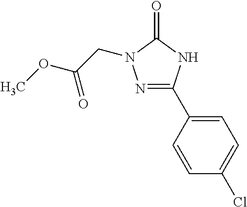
N1=C(C2=CC=C(Cl)C=C2)NC(=O)N1CC(OC)=O
